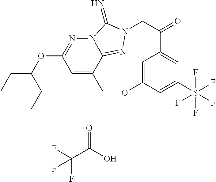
C1=C(C)C2=NN(CC(=O)C3=CC(S(F)(F)(F)(F)F)=CC(OC)=C3)C(=N)N2N=C1OC(CC)CC.C(C(O)=O)(F)(F)F
